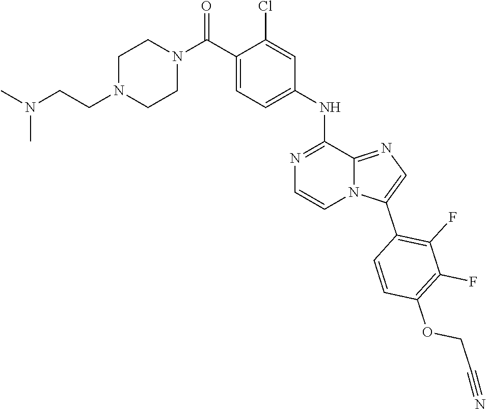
C1N(CCN(C)C)CCN(C(C2=CC=C(NC3=NC=CN4C3=NC=C4C3=C(F)C(F)=C(OCC#N)C=C3)C=C2Cl)=O)C1
